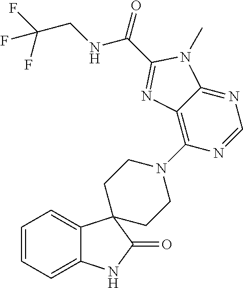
C1=CC=C2C(=C1)C1(C(=O)N2)CCN(C2=C3C(=NC=N2)N(C)C(C(NCC(F)(F)F)=O)=N3)CC1
